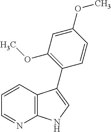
C12=C(C=CC=N1)C(C1=C(OC)C=C(OC)C=C1)=CN2
